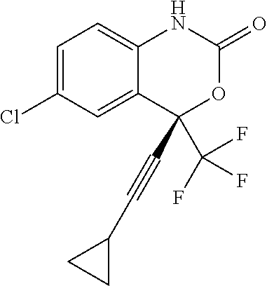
C1=C(Cl)C=C2C(=C1)NC(=O)OC2(C(F)(F)F)C#CC1CC1
